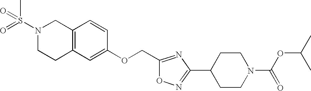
C12=C(C=C(OCC3=NC(C4CCN(C(OC(C)C)=O)CC4)=NO3)C=C1)CCN(S(C)(=O)=O)C2
